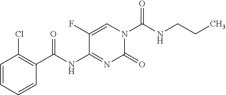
C1=C(F)C(NC(C2=C(Cl)C=CC=C2)=O)=NC(=O)N1C(NCCC)=O
